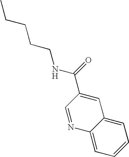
CCCCCNC(C1=CC2=CC=CC=C2N=C1)=O
